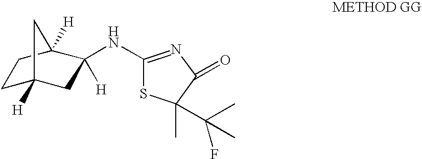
C1C2([H])CC(NC3=NC(=O)C(C)(C(C)(F)C)S3)([H])C([H])(C1)C2
